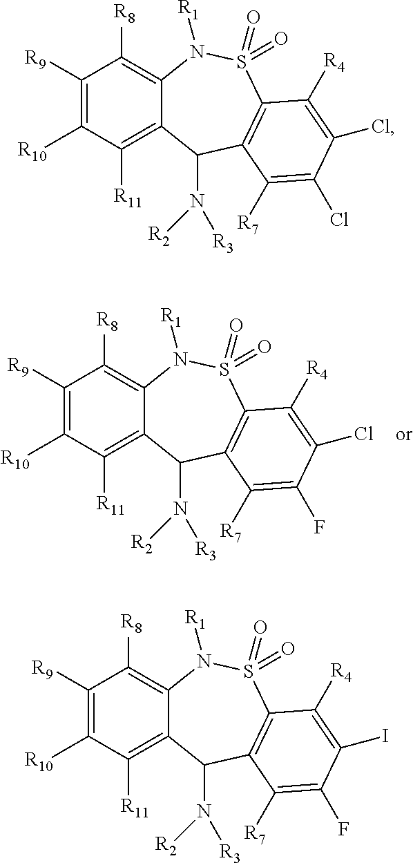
C1([R9])=C([R10])C([R11])=C2C(=C1[R8])N([R1])S(=O)(=O)C1=C(C2N([R2])[R3])C([R7])=C(Cl)C(Cl)=C1[R4].C1([R9])=C([R10])C([R11])=C2C(=C1[R8])N([R1])S(=O)(=O)C1=C(C2N([R2])[R3])C([R7])=C(F)C(I)=C1[R4].C1([R9])=C([R10])C([R11])=C2C(=C1[R8])N([R1])S(=O)(=O)C1=C(C2N([R2])[R3])C([R7])=C(F)C(Cl)=C1[R4]
